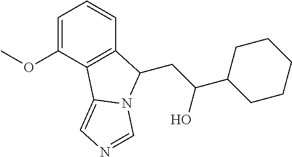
C(C(O)C1CCCCC1)C1C2=C(C(OC)=CC=C2)C2=CN=CN21
